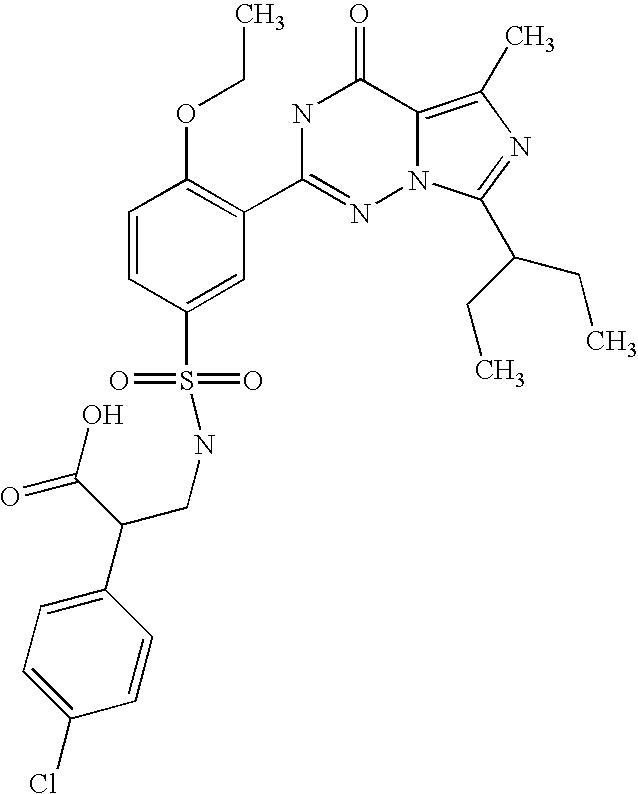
C1=CC(S(=O)(=O)NCC(C2=CC=C(Cl)C=C2)C(O)=O)=CC(C2=NN3C(=C(C)N=C3C(CC)CC)C(=O)N2)=C1OCC
